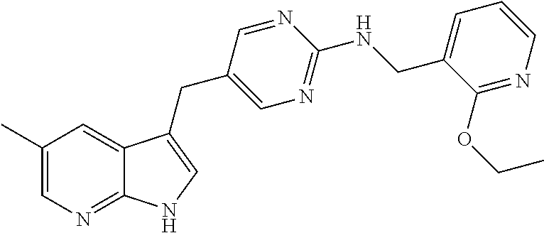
C1(C)=CN=C2C(=C1)C(CC1=CN=C(NCC3=CC=CN=C3OCC)N=C1)=CN2
